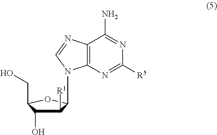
C1([R1])C(O)C(CO)OC1N1C2=C(C(N)=NC([R5])=N2)N=C1
